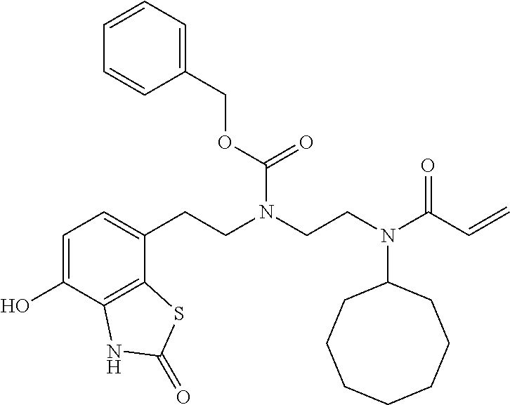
C1=C(O)C2=C(C(CCN(CCN(C3CCCCCCC3)C(C=C)=O)C(=O)OCC3=CC=CC=C3)=C1)SC(=O)N2
